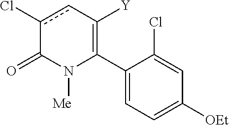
C1(C2=C([Y])cc(Cl)C(=O)N2[Me])=CC=C([OEt])C=C1Cl
